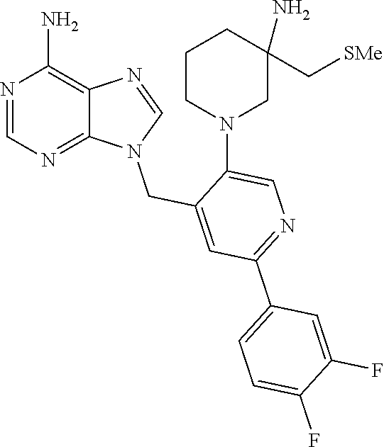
N1(CC2=CC(C3=CC=C(F)C(F)=C3)=NC=C2N2CC(N)(C[SMe])CCC2)C2=NC=NC(N)=C2N=C1
